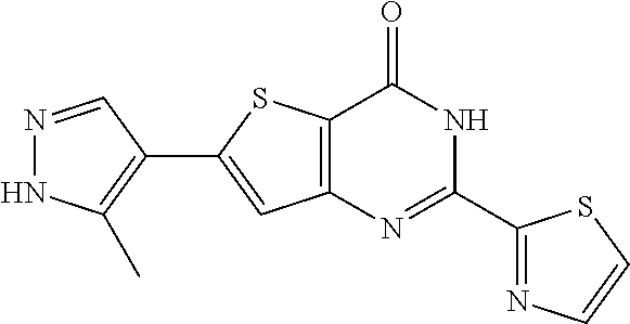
N1=CC(C2=CC3=C(S2)C(=O)NC(C2=NC=CS2)=N3)=C(C)N1
